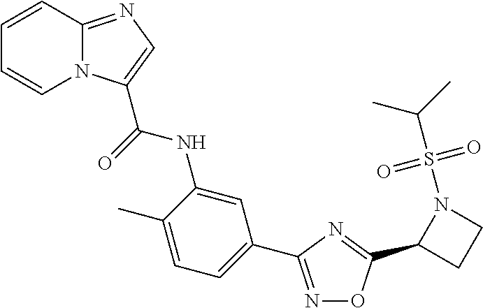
N1=C(C2=CC=C(C)C(NC(=O)C3=CN=C4N3C=CC=C4)=C2)N=C(C2CCN2S(C(C)C)(=O)=O)O1
